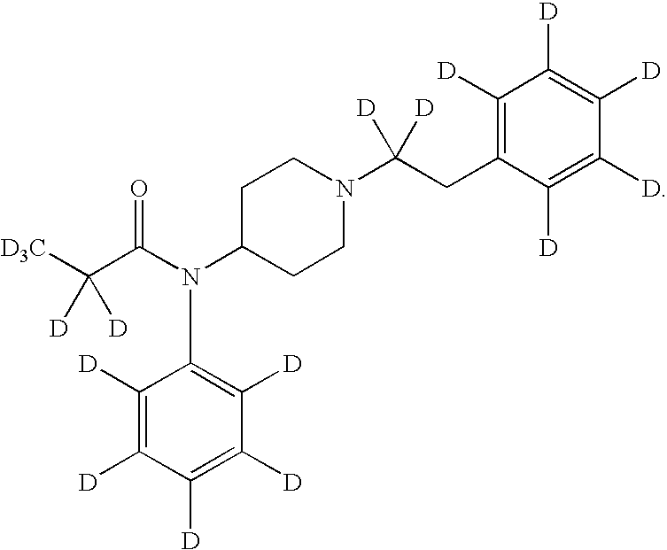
C1([D])=C([D])C([D])=C([D])C([D])=C1N(C(C([D3C])([D])[D])=O)C1CCN(C(CC2=C([D])C([D])=C([D])C([D])=C2[D])([D])[D])CC1
